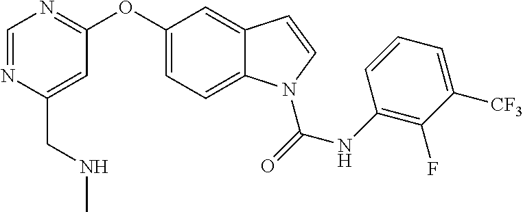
C(C1=CC(OC2=CC=C3C(=C2)C=CN3C(NC2=C(F)C([CF3])=CC=C2)=O)=NC=N1)NC
